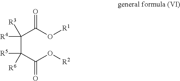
C(C(O[R1])=O)([R4])([R3])C(C(O[R2])=O)([R5])[R6]
